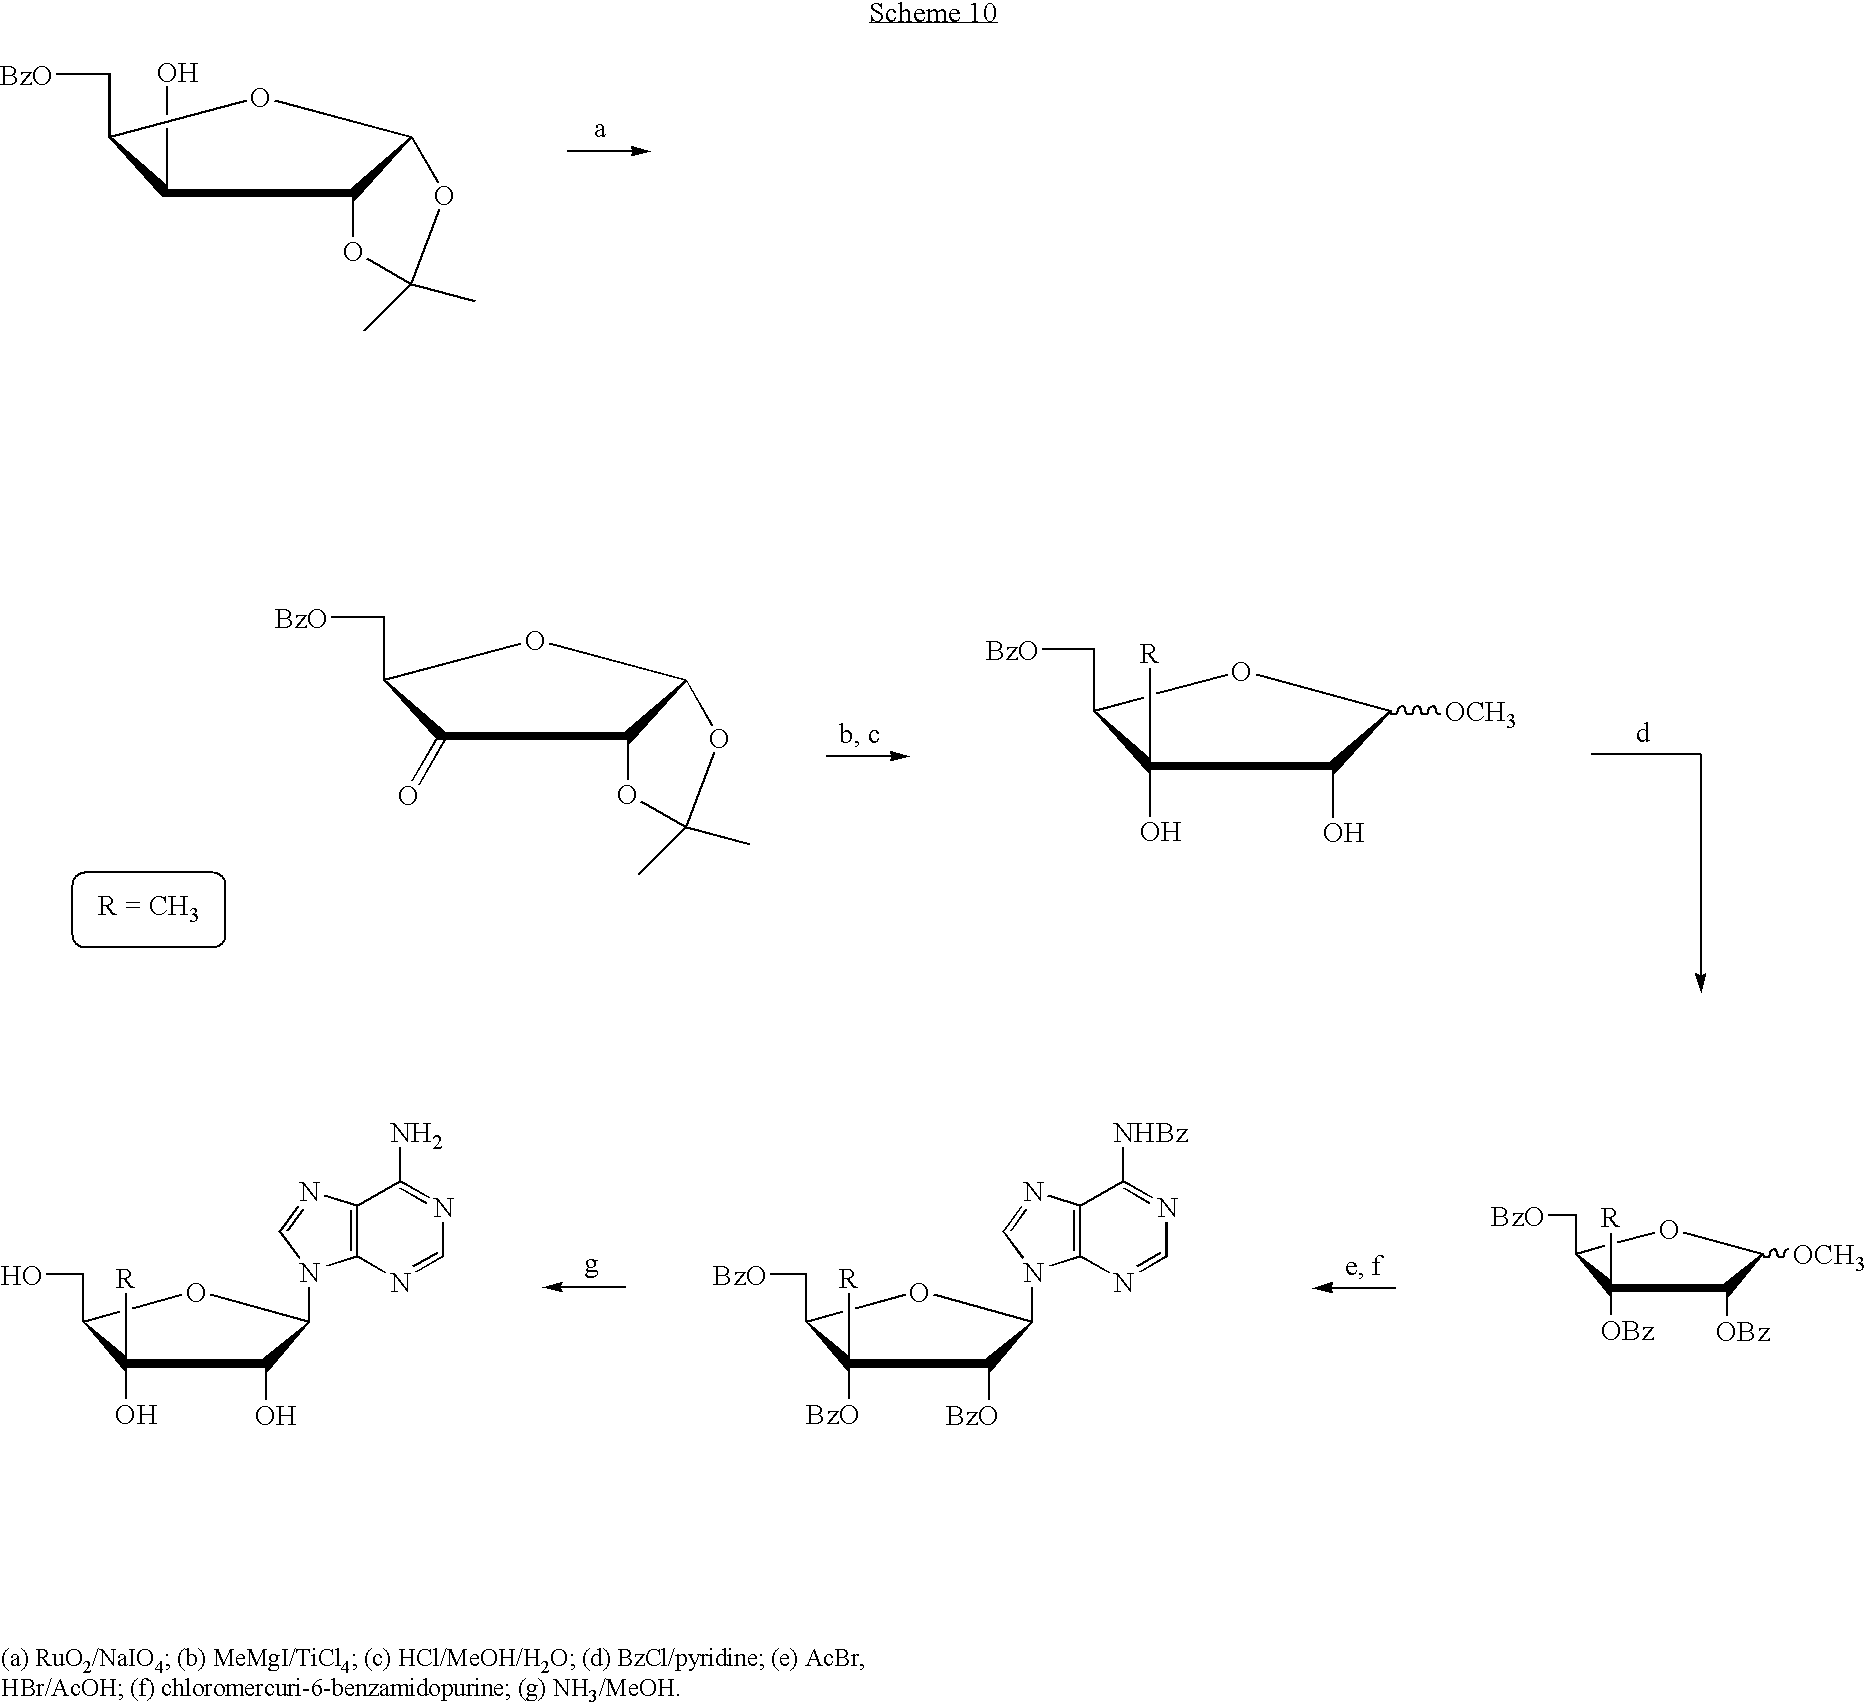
C1(O)C(C[BzO])OC2OC(C)(C)OC12.C1([BzO])([R])C(C[BzO])OC(N2C3=C(N=C2)C([NHBz])=NC=N3)C1[BzO].C1(O)([R])C(CO)OC(N2C3=C(N=C2)C(N)=NC=N3)C1O.C1([OBz])([R])C(C[BzO])OC([OCH3])C1[OBz].C1(O)([R])C(C[BzO])OC([OCH3])C1O.C1(=O)C(C[BzO])OC2OC(C)(C)OC12
